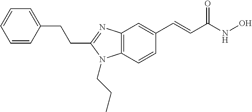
C1=CC(CCC2=NC3=C(N2CCC)C=CC(C=CC(NO)=O)=C3)=CC=C1
